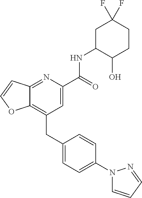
C12=C(CC3=CC=C(N4C=CC=N4)C=C3)C=C(C(NC3C(O)CCC(F)(F)C3)=O)N=C1C=CO2
